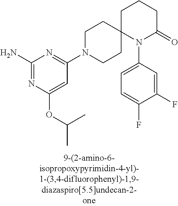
C1(N)=NC(OC(C)C)=CC(N2CCC3(CC2)N(C2=CC=C(F)C(F)=C2)C(=O)CCC3)=N1
